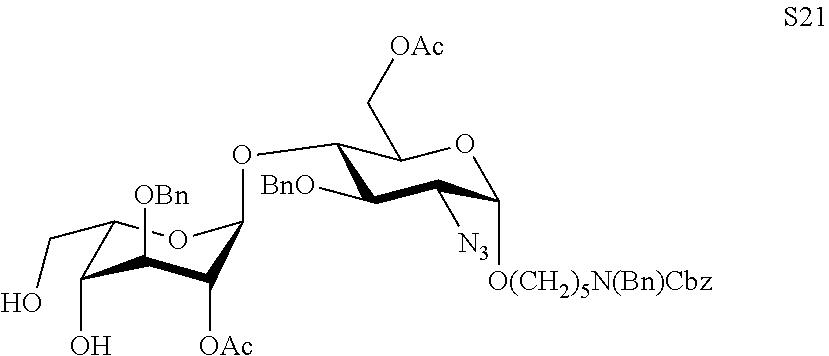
C1(OC2C([OAc])C([OBn])C(O)C(CO)O2)C([BnO])C([N3])C([O(CH2)5N(Bn)Cbz])OC1C[OAc]
